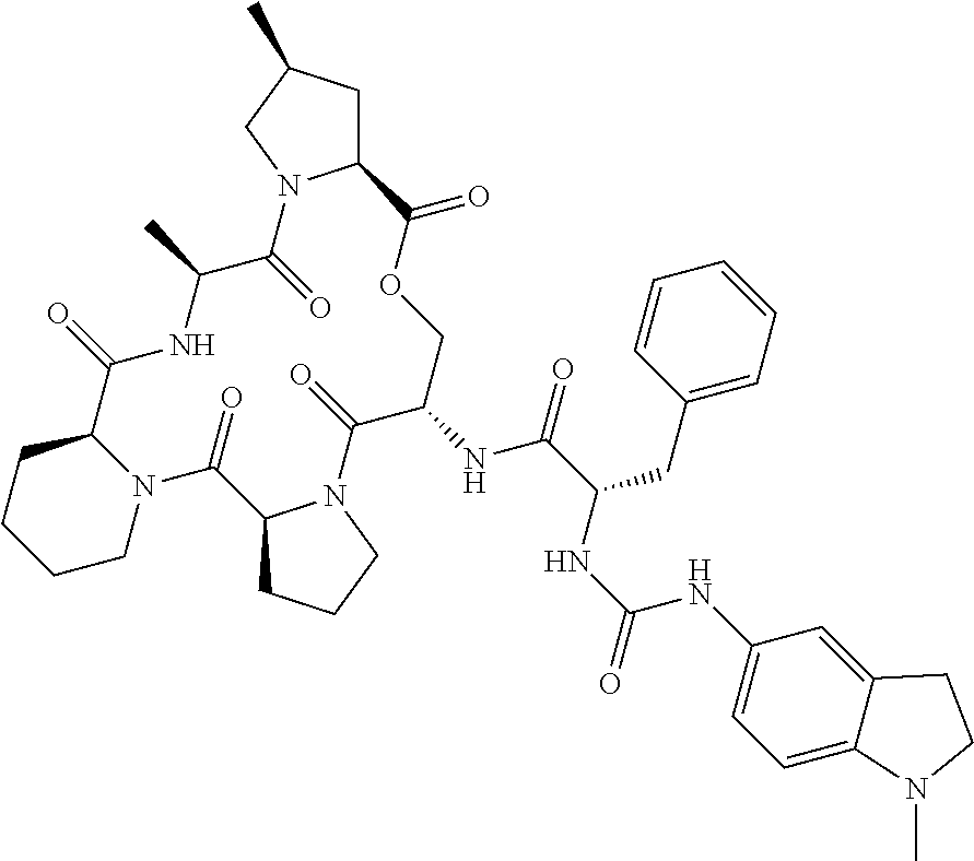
N12C(CCCC1)C(=O)NC(C)C(=O)N1C(CC(C)C1)C(=O)OCC(NC(C(NC(NC1=CC=C3C(=C1)CCN3C)=O)CC1=CC=CC=C1)=O)C(=O)N1C(C2=O)CCC1
